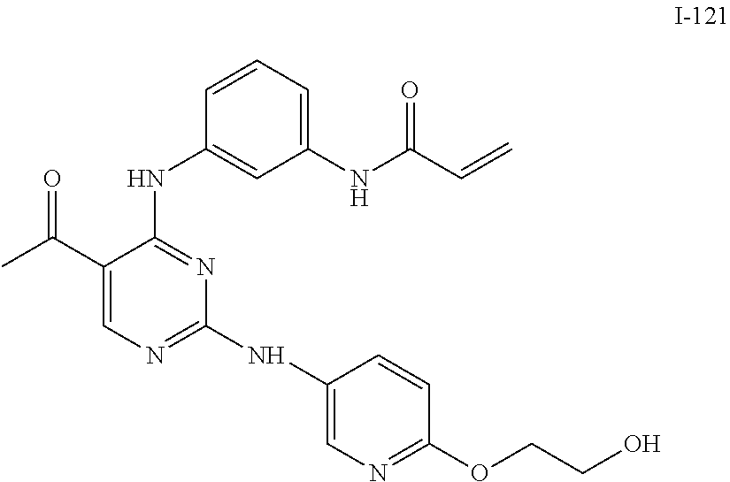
C1(C(C)=O)=CN=C(NC2=CN=C(OCCO)C=C2)N=C1NC1=CC(NC(=O)C=C)=CC=C1
